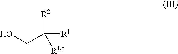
OCC([R2])([R1])[R1a]
